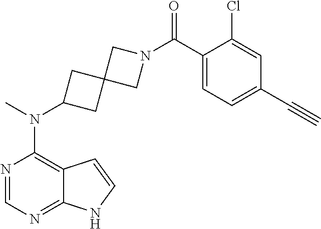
N1=CN=C2C(=C1N(C)C1CC3(C1)CN(C(C1=CC=C(C#C)C=C1Cl)=O)C3)C=CN2
